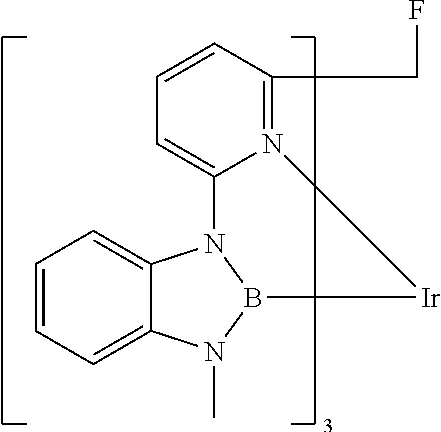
C1=CC=C2C(=C1)N1B(N2C)[Ir]N2=C(CF)C=CC=C12
